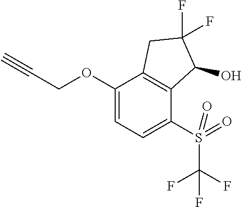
C1(OCC#C)=CC=C(S(C(F)(F)F)(=O)=O)C2=C1CC(F)(F)C2O
